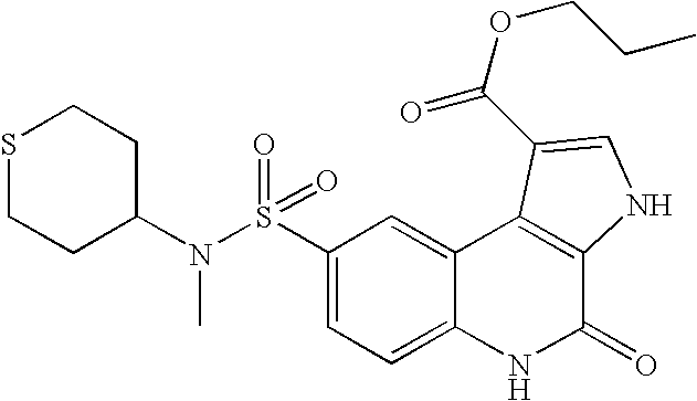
N(S(C1=CC=C2C(=C1)C1=C(C(=O)N2)NC=C1C(OCCC)=O)(=O)=O)(C1CCSCC1)C
